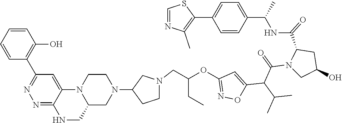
C12CNC3=NN=C(C4=C(O)C=CC=C4)C=C3N1CCN(C1CCN(CC(OC3=NOC(C(C(C)C)C(=O)N4CC(O)CC4C(=O)NC(C4=CC=C(C5=C(C)N=CS5)C=C4)C)=C3)CC)C1)C2
